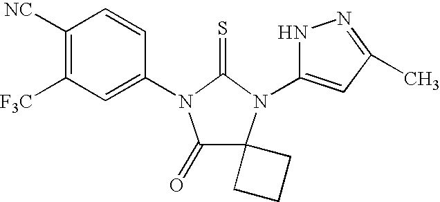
C1([NC])=C([F3C])C=C(N2C(=O)C3(N(C4=CC(C)=NN4)C2=S)CCC3)C=C1
